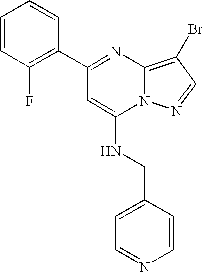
C1(C2=C(F)C=CC=C2)=NC2=C(Br)C=NN2C(NCC2=CC=NC=C2)=C1
